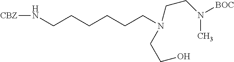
N(CCCCCCN(CCO)CCN(C)[BOC])[CBZ]
